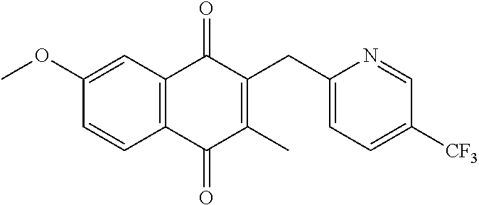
C1(OC)=CC2=C(C=C1)C(=O)C(C)=C(CC1=CC=C([CF3])C=N1)C2=O
